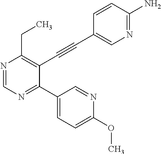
N1=CN=C(C2=CC=C(OC)N=C2)C(C#CC2=CN=C(N)C=C2)=C1CC
